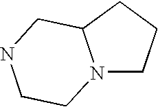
N12CCCC1CNCC2
